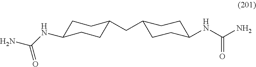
C1C(NC(N)=O)CCC(CC2CCC(NC(N)=O)CC2)C1
